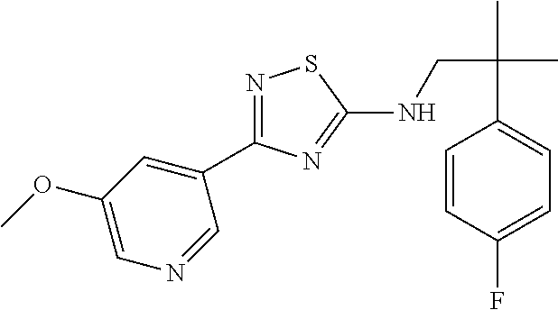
N1=C(C2=CC(OC)=CN=C2)N=C(NCC(C)(C)C2=CC=C(F)C=C2)S1
